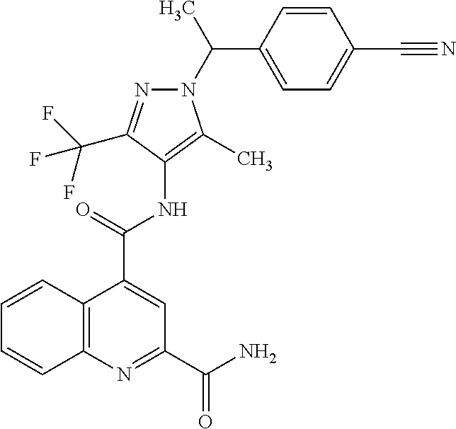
C12=C(N=C(C(=O)N)C=C1C(=O)NC1=C(C)N(C(C3=CC=C(C#N)C=C3)C)N=C1C(F)(F)F)C=CC=C2
